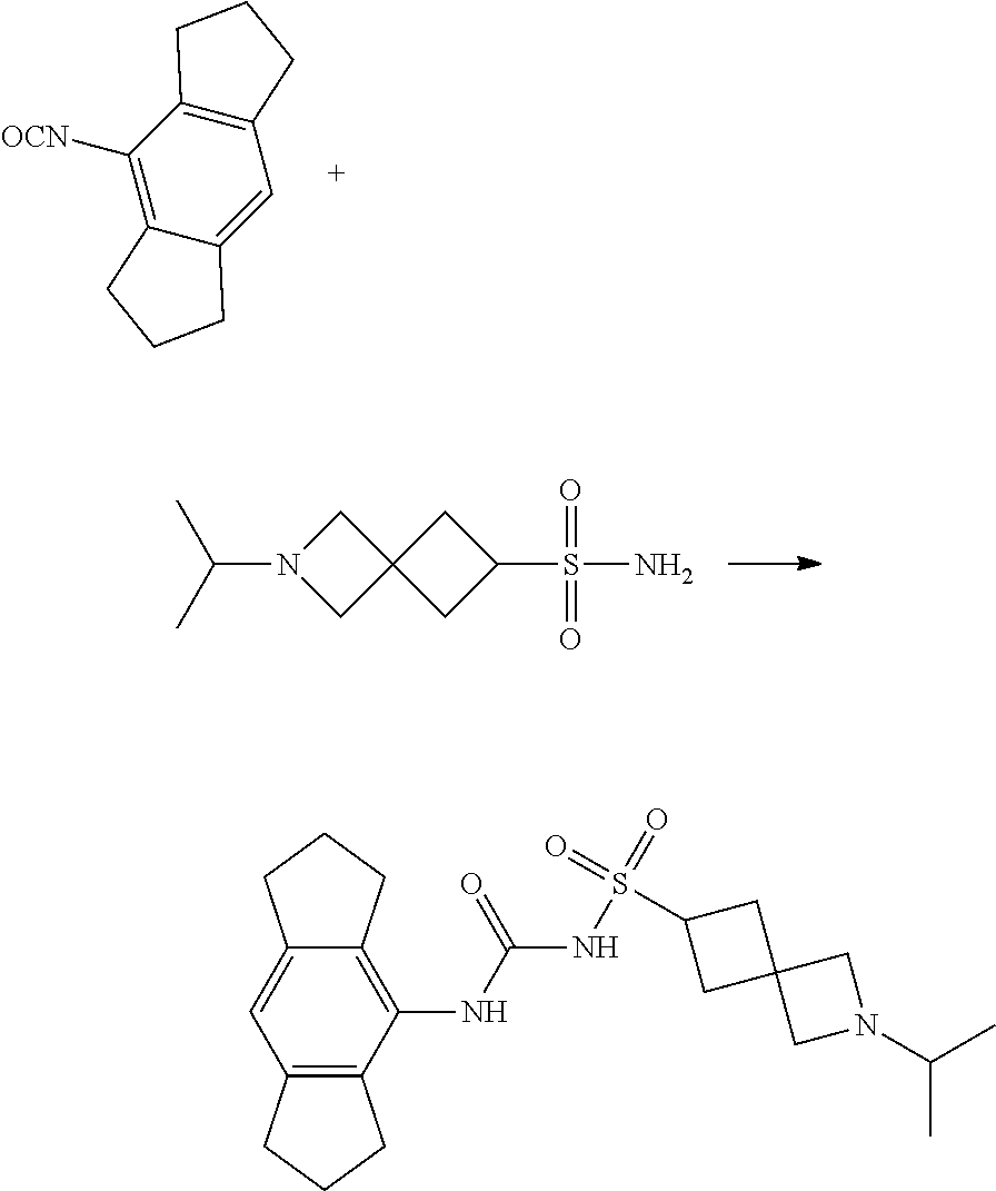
N1(C(C)C)CC2(C1)CC(S(N)(=O)=O)C2.C12=C([OCN])C3=C(C=C1CCC2)CCC3.N1(C(C)C)CC2(C1)CC(S(NC(NC1=C3C(=CC4=C1CCC4)CCC3)=O)(=O)=O)C2
